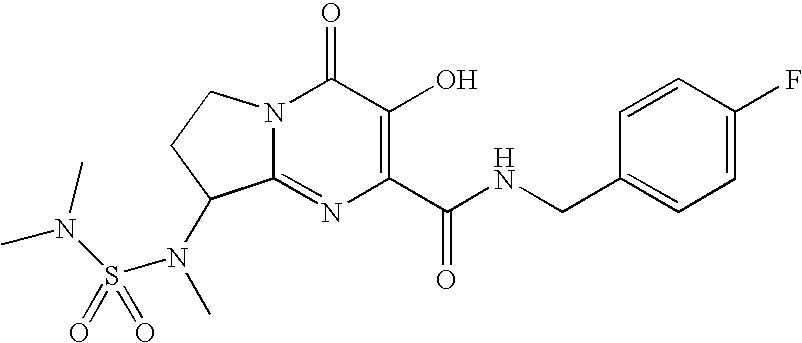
C1(=O)N2C(=NC(C(NCC3=CC=C(F)C=C3)=O)=C1O)C(N(C)S(N(C)C)(=O)=O)CC2
